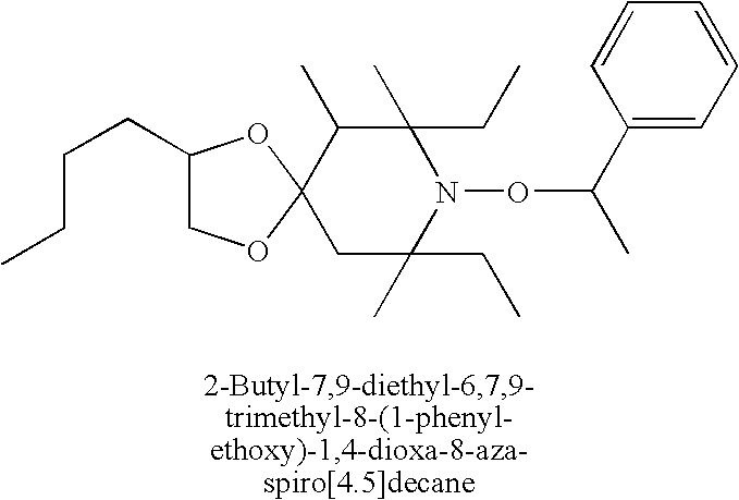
C1(CCCC)COC2(O1)C(C)C(C)(CC)N(OC(C)C1=CC=CC=C1)C(C)(CC)C2
